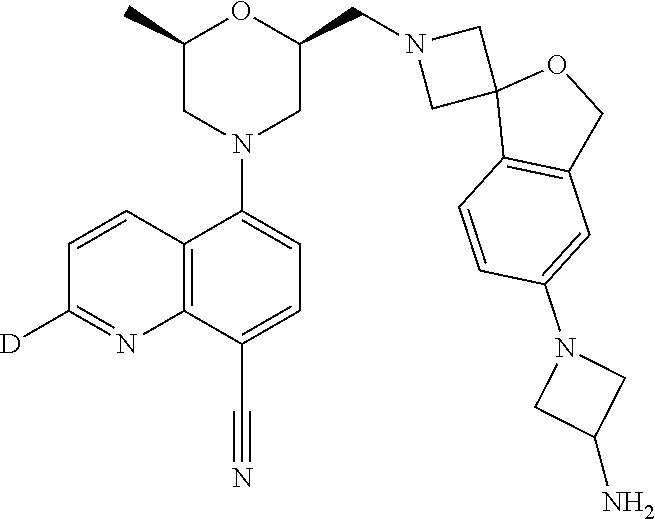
C1(C)CN(C2=CC=C(C#N)C3=C2C=CC([D])=N3)CC(CN2CC3(C2)C2=C(CO3)C=C(N3CC(N)C3)C=C2)O1
